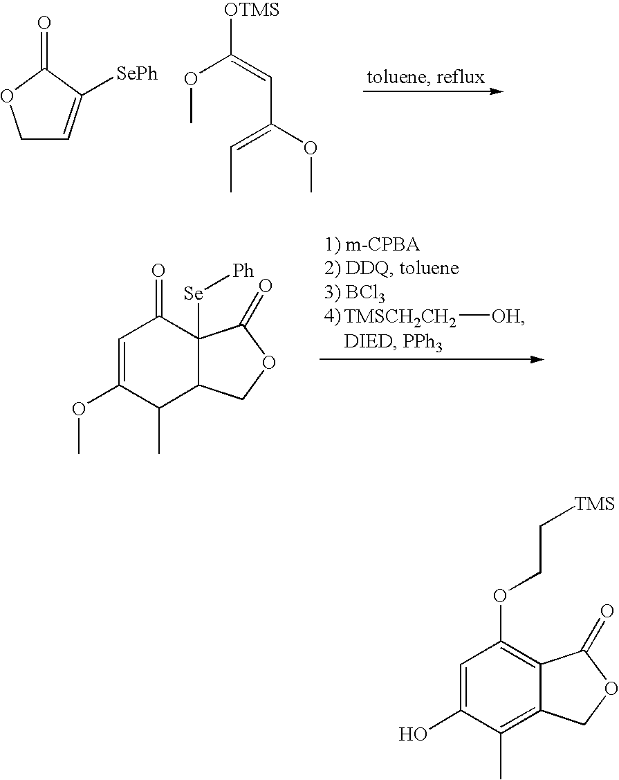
C1C=C([SePh])C(=O)O1.[OTMS]C(=CC(OC)=CC)OC.C1=C(OC)C(C)C2C([Se][Ph])(C1=O)C(=O)OC2.[TMSCH2CH2][OH].C1=C(O)C(C)=C2C(=C1OCC[TMS])C(=O)OC2
